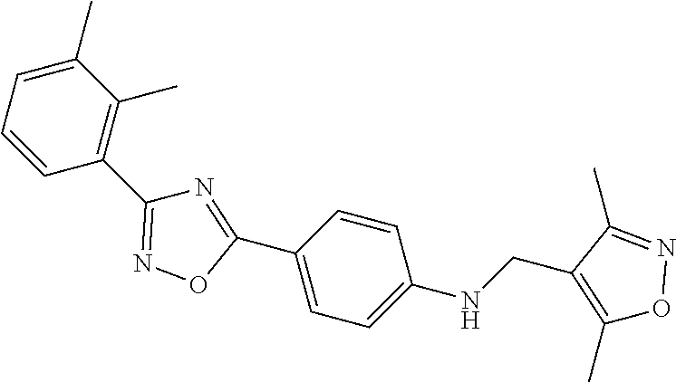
C1(C)=CC=CC(C2=NOC(C3=CC=C(NCC4=C(C)ON=C4C)C=C3)=N2)=C1C
